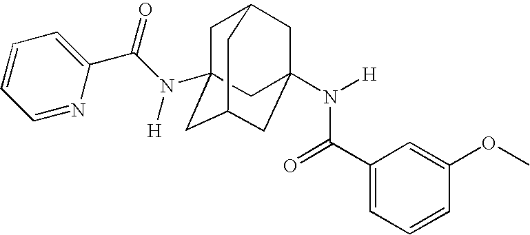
C1C2(N(C(C3=CC=CC=N3)=O)[H])CC3CC(N([H])C(C4=CC=CC(OC)=C4)=O)(CC1C3)C2
